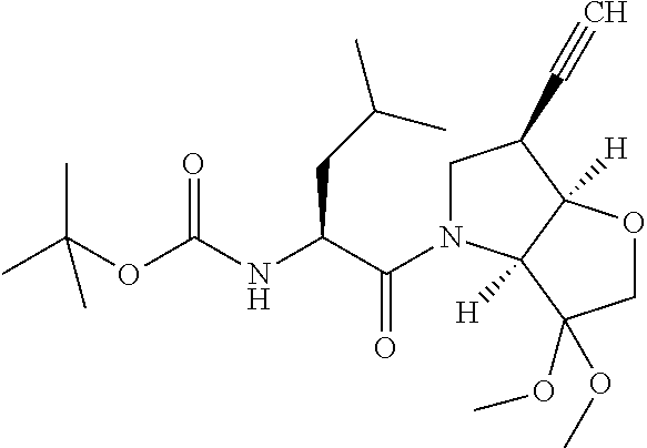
N(C(CC(C)C)C(=O)N1CC(C#C)C2([H])C1([H])C(OC)(OC)CO2)C(=O)OC(C)(C)C
